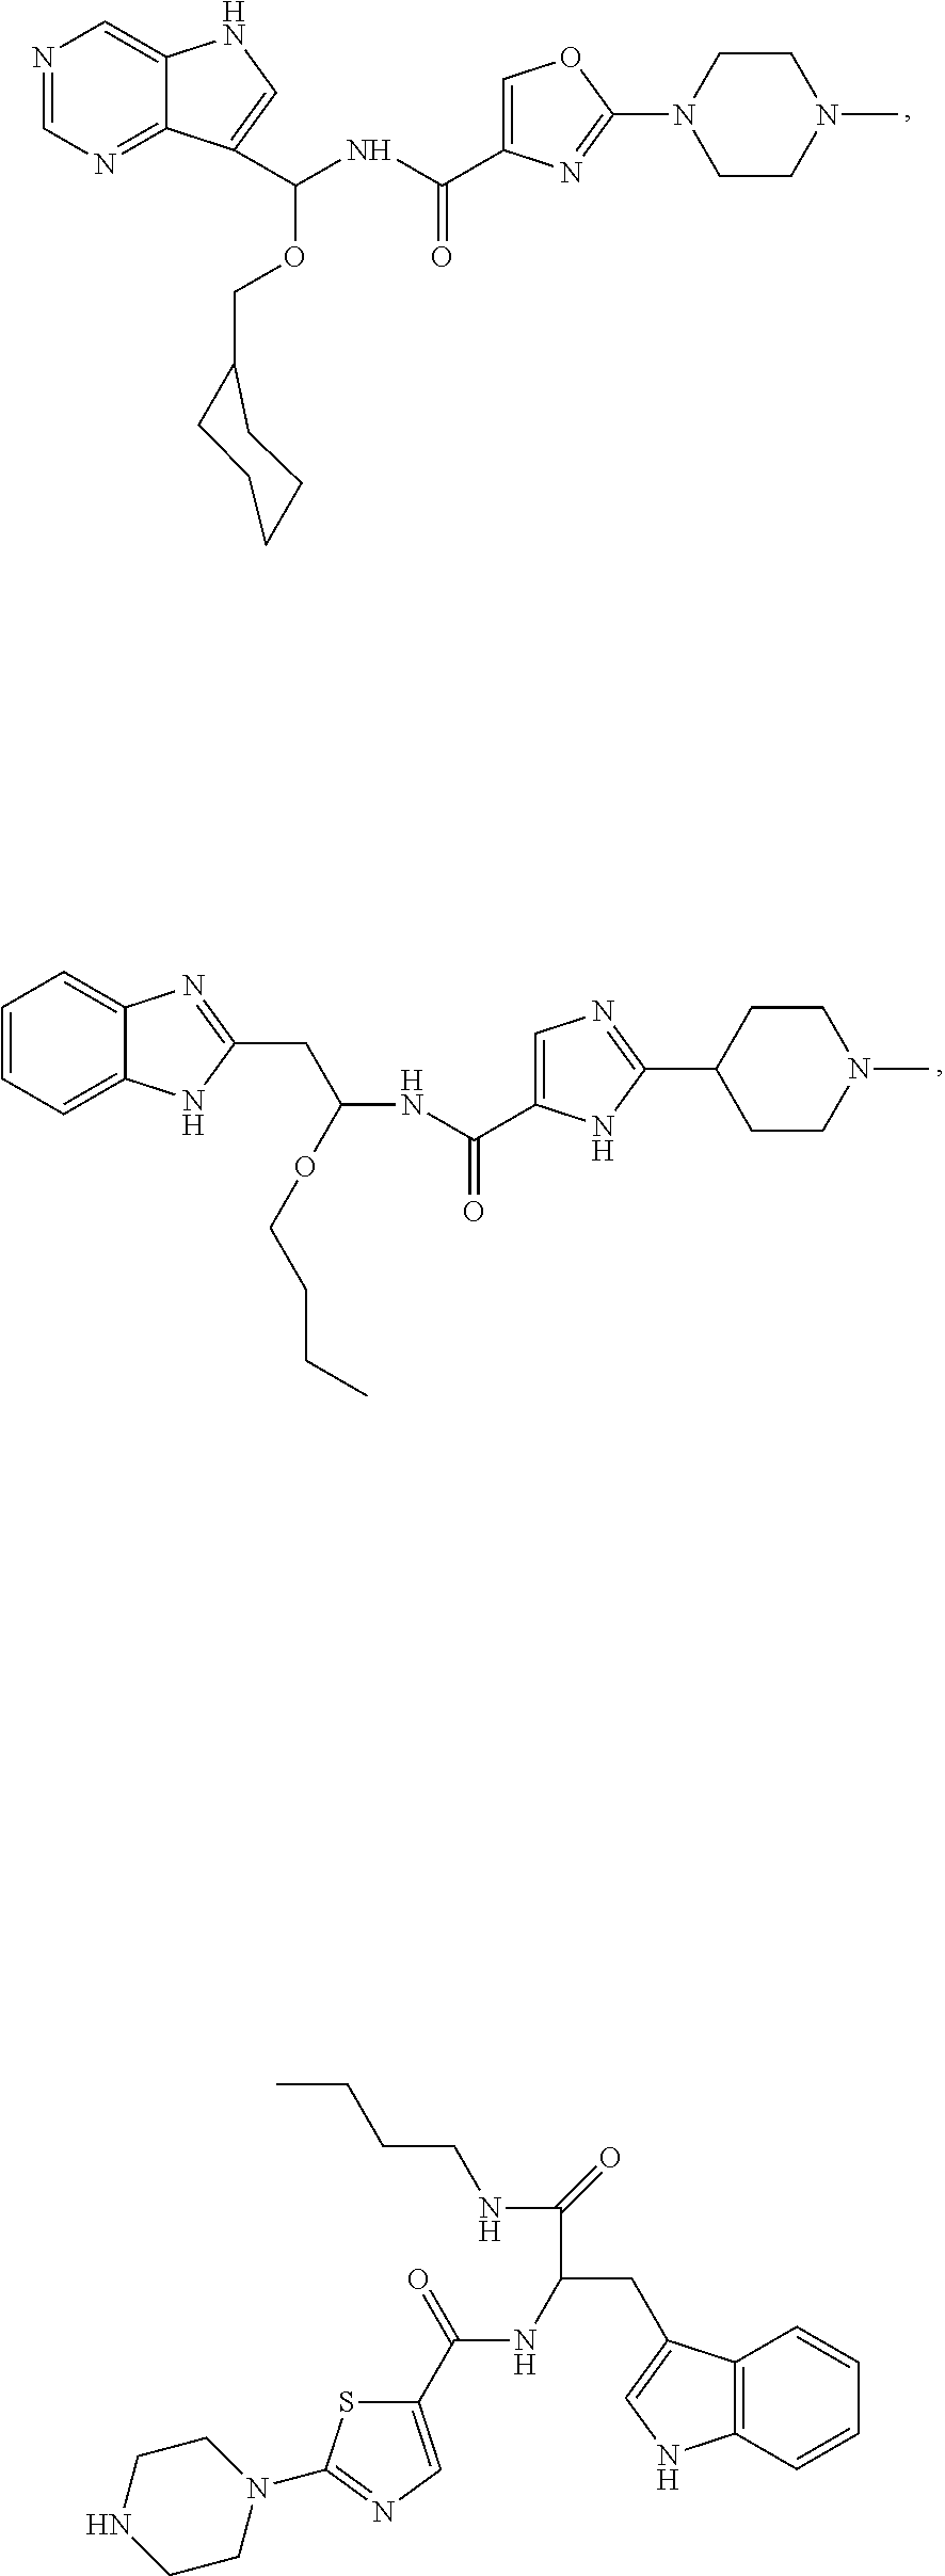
N1=CN=C2C(=C1)NC=C2C(NC(=O)C1=COC(N2CCN(C)CC2)=N1)OCC1CCCCC1.C1=CC=C2C(=C1)N=C(CC(NC(=O)C1=CN=C(C3CCN(C)CC3)N1)OCCCC)N2.CCCCNC(=O)C(CC1=CNC2=C1C=CC=C2)NC(C1=CN=C(N2CCNCC2)S1)=O
